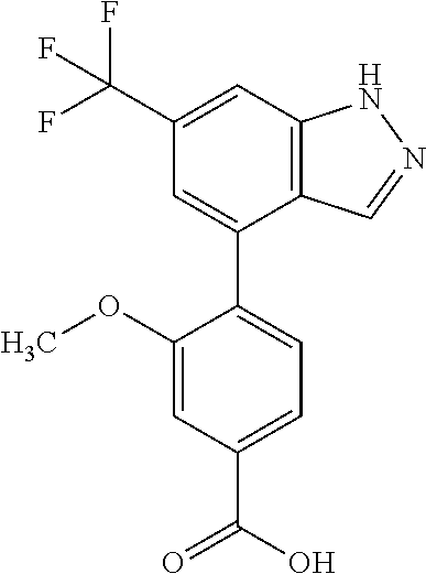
C12=C(C=C(C(F)(F)F)C=C1C1=CC=C(C(O)=O)C=C1OC)NN=C2
